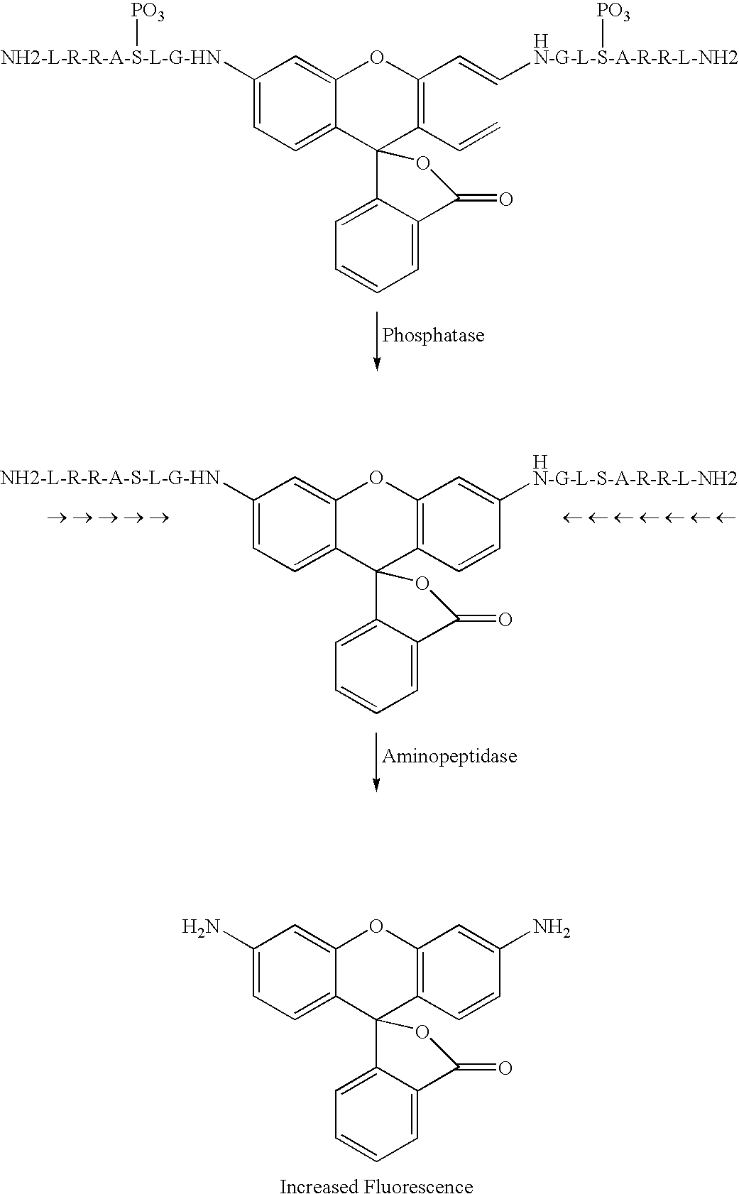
C1(N)=CC=C2C(=C1)OC1=C(C23C2=CC=CC=C2C(=O)O3)C=CC(N)=C1.[Increased Fluorescence].C1([NH2-L-R-R-A-S-L-G-HN][PO3])=CC=C2C(=C1)OC(C=C[HN-G-L-S-A-R-R-L-NH2][PO3])=C(C=C)C21C2=CC=CC=C2C(=O)O1.C1([NH2-L-R-R-A-S-L-G-HN])=CC=C2C(=C1)OC1=C(C23C2=CC=CC=C2C(=O)O3)C=CC([HN-G-L-S-A-R-R-L-NH2])=C1
